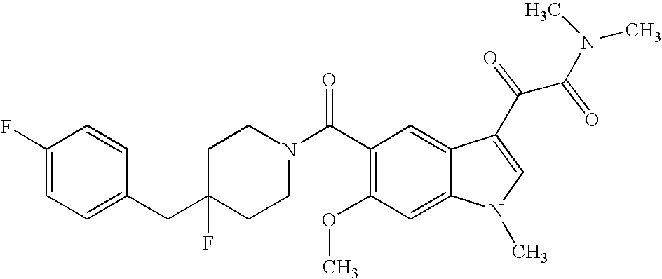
C1(F)=CC=C(CC2(F)CCN(C(C3=C(OC)C=C4C(=C3)C(C(C(N(C)C)=O)=O)=CN4C)=O)CC2)C=C1
